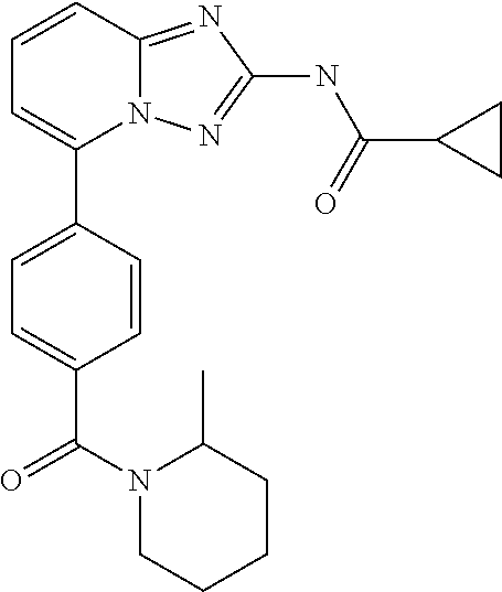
C1=CC2=NC(NC(C3CC3)=O)=NN2C(C2=CC=C(C(N3CCCCC3C)=O)C=C2)=C1
